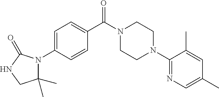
C1=C(N2C(C)(C)CNC2=O)C=CC(C(N2CCN(C3=NC=C(C)C=C3C)CC2)=O)=C1
